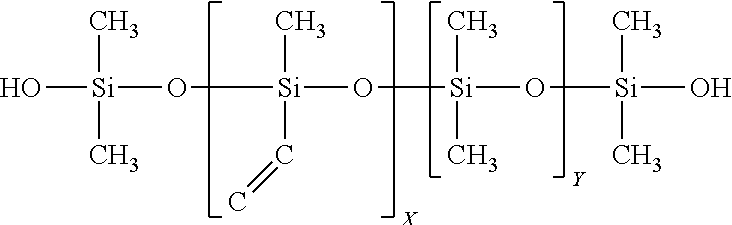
O[Si](O[Si](O[Si](O[Si](O)(C)C)(C)C)(C)C=C)(C)C
